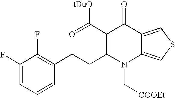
C1(F)=CC=CC(CCC2=C(C(=O)[tBuO])C(=O)C3=CSC=C3N2C[COOEt])=C1F
